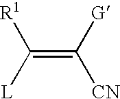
C(=C([G])[CN])([L])[R1]
